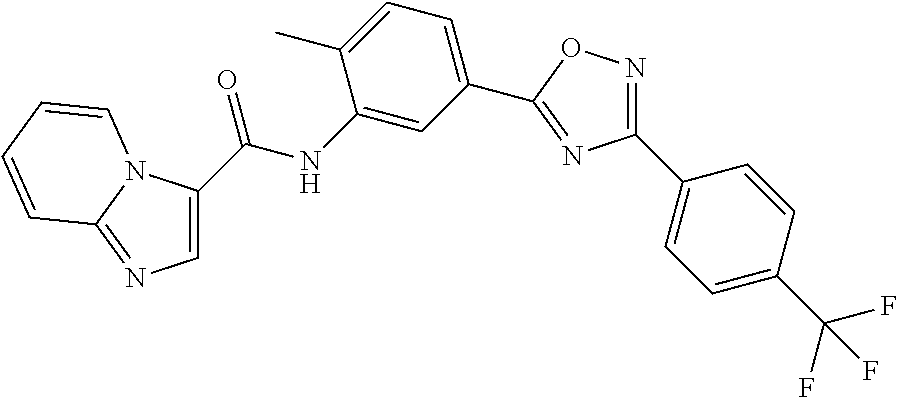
C1(C(NC2=CC(C3=NC(C4=CC=C(C(F)(F)F)C=C4)=NO3)=CC=C2C)=O)=CN=C2N1C=CC=C2
